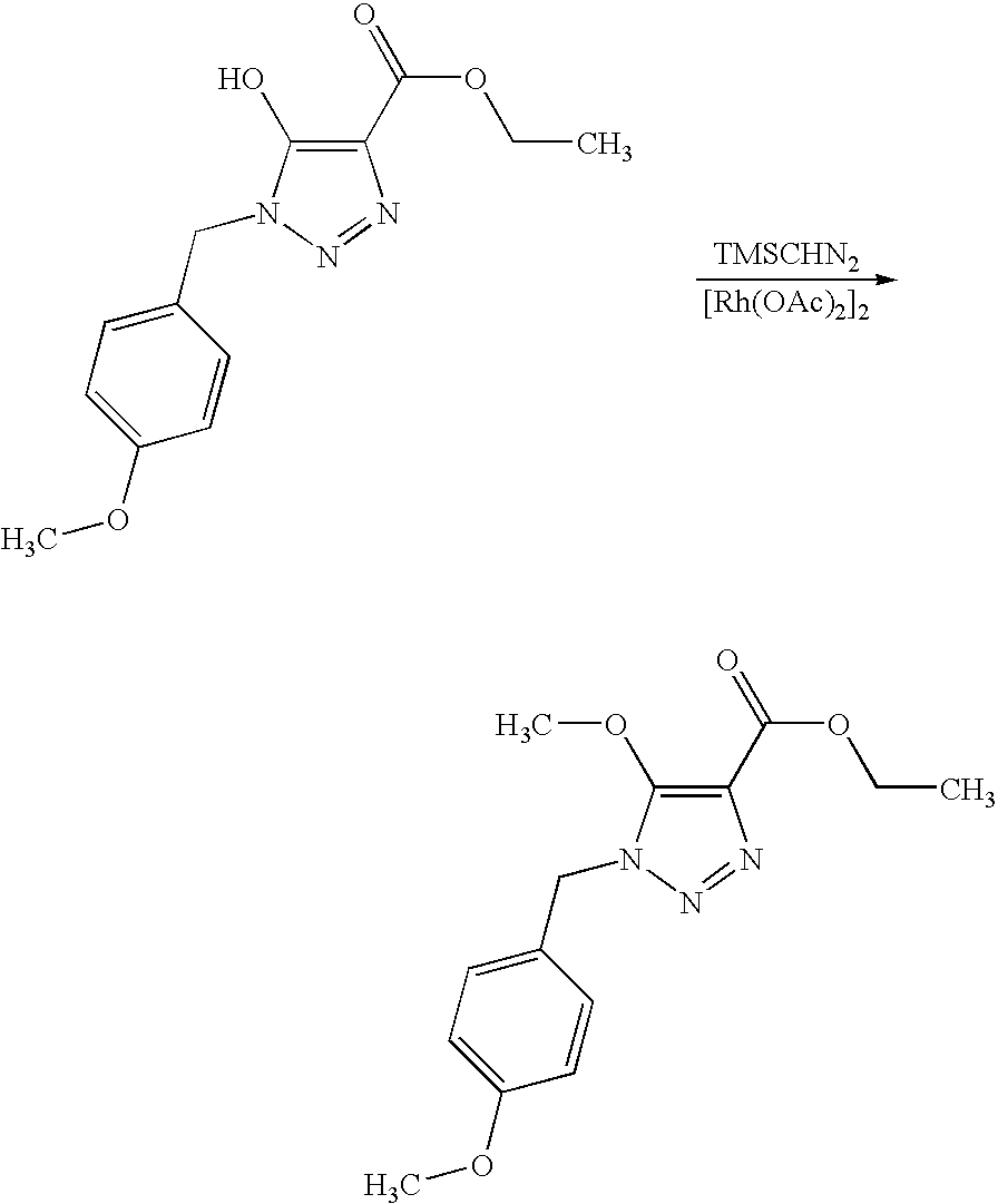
[TMSCHN2].[[Rh(OAc)2]2].C1(C(OCC)=O)=C(O)N(CC2=CC=C(OC)C=C2)N=N1.C1(C(OCC)=O)=C(OC)N(CC2=CC=C(OC)C=C2)N=N1
